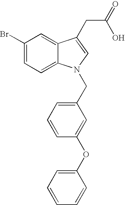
C1(Br)=CC=C2C(=C1)C(CC(=O)O)=CN2CC1=CC=CC(OC2=CC=CC=C2)=C1
